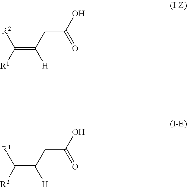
C(=C(CC(O)=O)[H])([R1])[R2].C(=C(CC(O)=O)[H])([R2])[R1]
